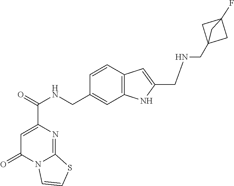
C1=CC2=C(C=C1CNC(=O)C1=CC(=O)N3C(=N1)SC=C3)NC(CNCC13CC(F)(C1)C3)=C2
